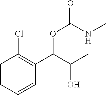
C1=CC=CC(C(OC(=O)NC)C(C)O)=C1Cl
